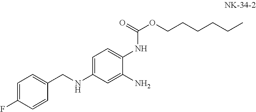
C(NC1=CC=C(NC(=O)OCCCCCC)C(N)=C1)C1=CC=C(F)C=C1
